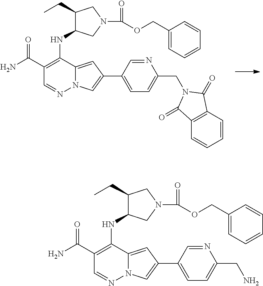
NC(C1=C(NC2C(CC)CN(C(=O)OCC3=CC=CC=C3)C2)C2=CC(C3=CC=C(CN4C(=O)C5=C(C=CC=C5)C4=O)N=C3)=CN2N=C1)=O.NC(C1=C(NC2C(CC)CN(C(=O)OCC3=CC=CC=C3)C2)C2=CC(C3=CC=C(CN)N=C3)=CN2N=C1)=O
